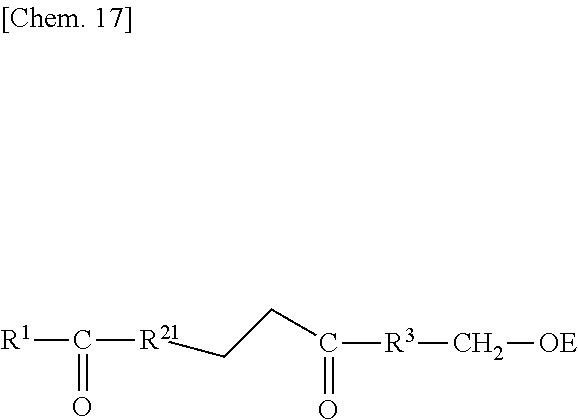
C(=O)([R3]C[OE])CC[R21]C(=O)[R1]
